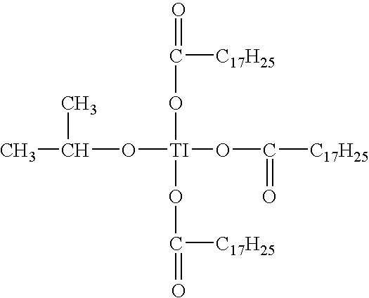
CC(C)O[TI](OC(=O)[C17H25])(OC([C17H25])=O)OC([C17H25])=O
